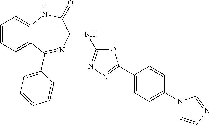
C1(NC2=NN=C(C3=CC=C(N4C=CN=C4)C=C3)O2)C(=O)NC2=CC=CC=C2C(C2=CC=CC=C2)=N1
